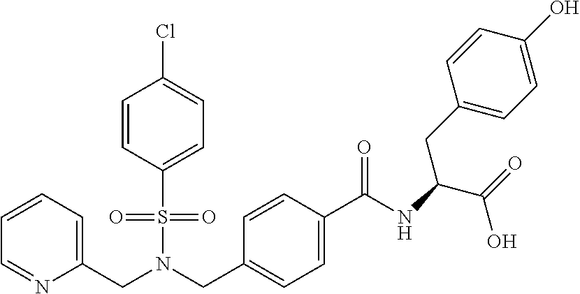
C1(CN(CC2=CC=C(C(NC(C(=O)O)CC3=CC=C(O)C=C3)=O)C=C2)S(C2=CC=C(Cl)C=C2)(=O)=O)=CC=CC=N1
